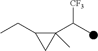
C1(C(C)[CF3])(C)C(CC)C1
